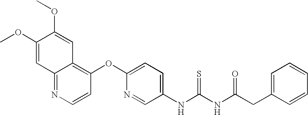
C1(OC)=CC2=NC=CC(OC3=CC=C(NC(NC(CC4=CC=CC=C4)=O)=S)C=N3)=C2C=C1OC
